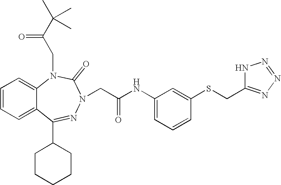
C1=CC=C2C(=C1)N(CC(C(C)(C)C)=O)C(=O)N(CC(NC1=CC=CC(SCC3=NN=NN3)=C1)=O)N=C2C1CCCCC1
